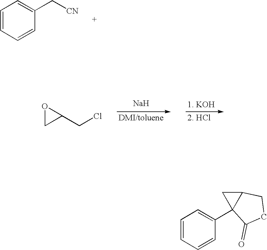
C1=CC=CC(C23C(C2)CCC3=O)=C1.C1=CC=CC(C[CN])=C1.[Na].[1. KOH].O1CC1CCl
